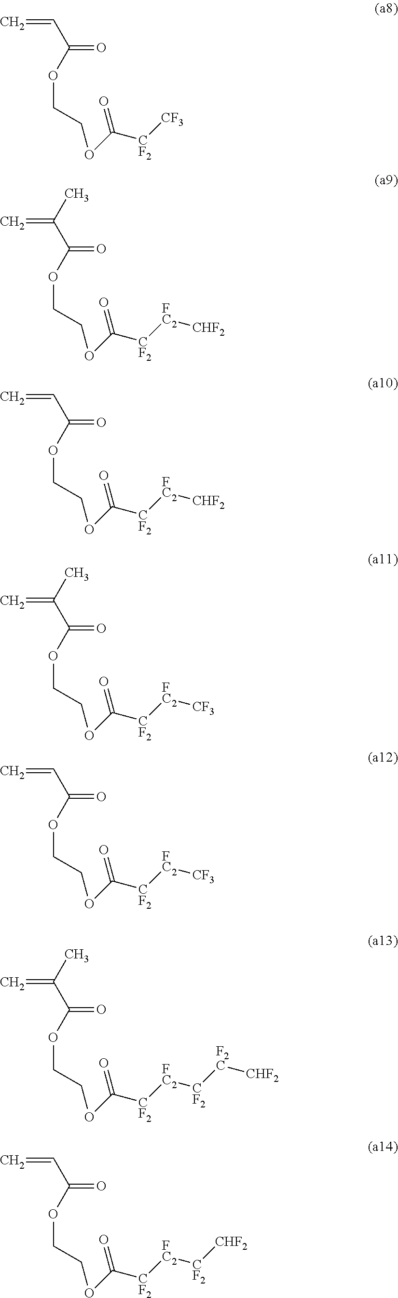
C(C(OCCOC([CF2][CF3])=O)=O)=C.C(C(OCCOC([CF2][FC2][CHF2])=O)=O)(=C)C.C(C(OCCOC([CF2][FC2][CHF2])=O)=O)=C.C(C(OCCOC([CF2][FC2][CF3])=O)=O)(=C)C.C(C(OCCOC([CF2][FC2][CF3])=O)=O)=C.C(C(OCCOC([CF2][FC2][CF2][F2C][CHF2])=O)=O)(=C)C.C(C(OCCOC([CF2][FC2][CF2][CHF2])=O)=O)=C
